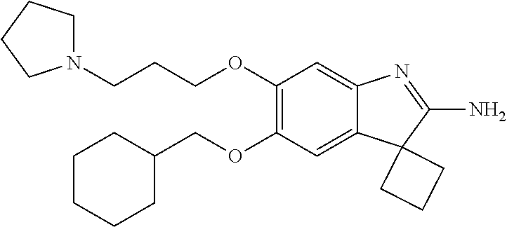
C1(OCC2CCCCC2)=C(OCCCN2CCCC2)C=C2C(=C1)C1(C(N)=N2)CCC1
